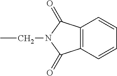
CCN1C(=O)C2=C(C1=O)C=CC=C2
